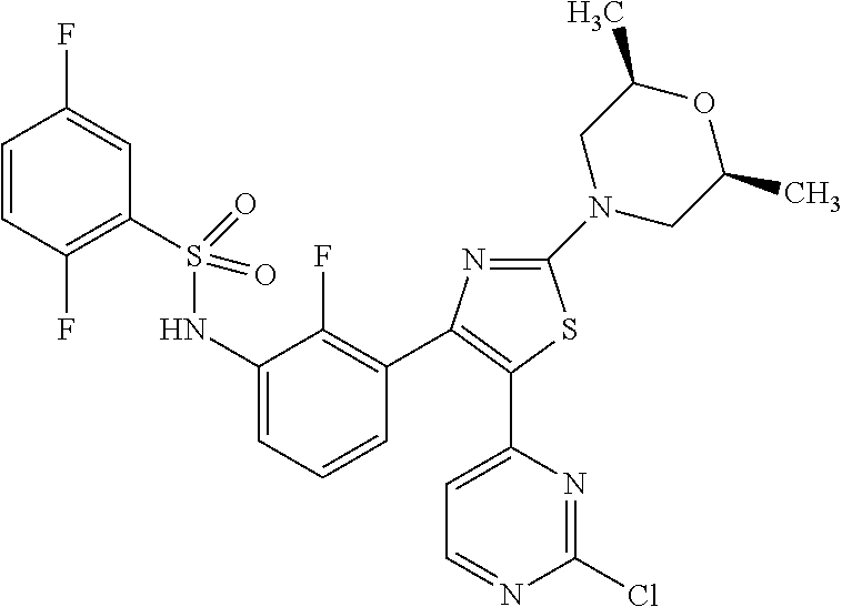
C1=CC(F)=C(S(NC2=CC=CC(C3=C(C4=CC=NC(Cl)=N4)SC(N4CC(C)OC(C)C4)=N3)=C2F)(=O)=O)C=C1F
